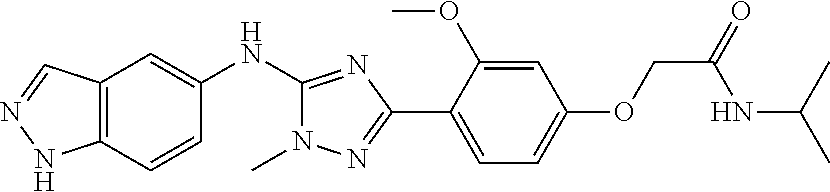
C12=C(C=CC(NC3=NC(C4=CC=C(OCC(=O)NC(C)C)C=C4OC)=NN3C)=C1)NN=C2
